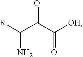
[R]C(C(C([OH])=O)=O)N
